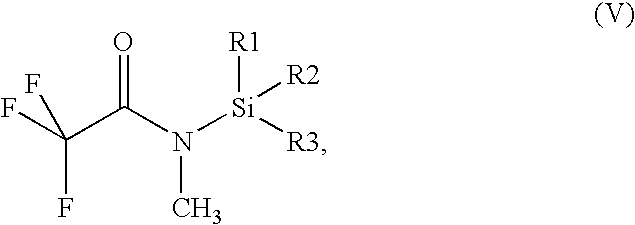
FC(C(N([Si]([R2])([R1])[R3])C)=O)(F)F
